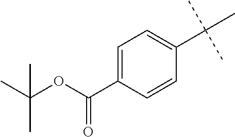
C1(C(C)(C)C)=CC=C(C(OC(C)(C)C)=O)C=C1
